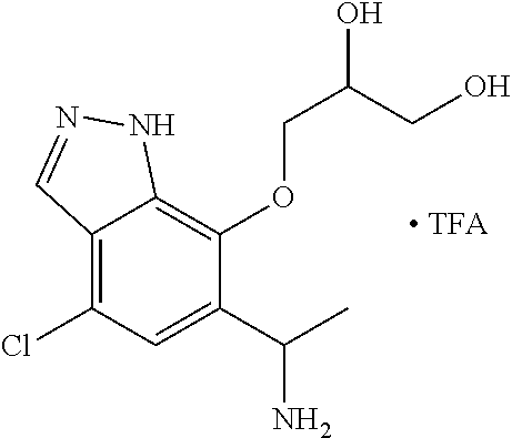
C12=C(Cl)C=C(C(C)N)C(OCC(CO)O)=C1NN=C2
